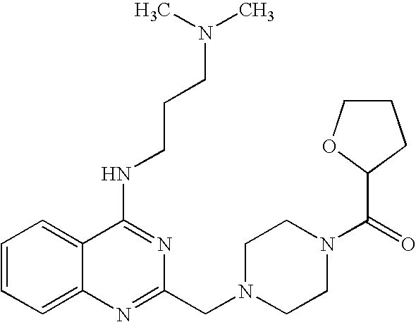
C1=CC=C2C(=C1)C(NCCCN(C)C)=NC(CN1CCN(C(C3OCCC3)=O)CC1)=N2
